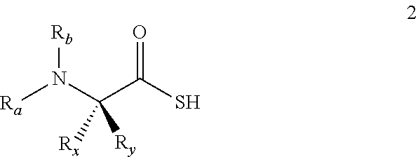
[Ra]N([Rb])C(C(S)=O)([Rx])[Ry]
